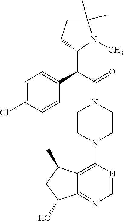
C1=C(Cl)C=CC(C(C(=O)N2CCN(C3=C4C(=NC=N3)C(O)CC4C)CC2)C2N(C)C(C)(C)CC2)=C1
